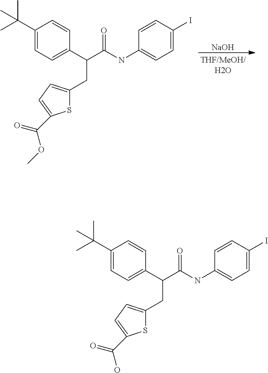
[NaOH].C1(C(C)(C)C)=CC=C(C(C(NC2=CC=C(I)C=C2)=O)CC2=CC=C(C(OC)=O)S2)C=C1.C1(C(C)(C)C)=CC=C(C(C(NC2=CC=C(I)C=C2)=O)CC2=CC=C(C(O)=O)S2)C=C1
